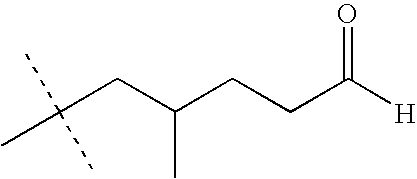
CC(CC(CCC([H])=O)C)(C)C
